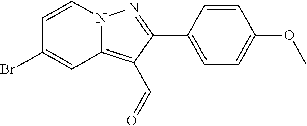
BrC1=CC2=C(C=O)C(C3=CC=C(OC)C=C3)=NN2C=C1
